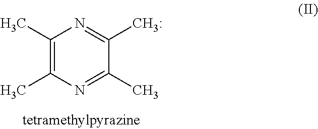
C1(C)=C(C)N=C(C)C([CH3:])=N1
